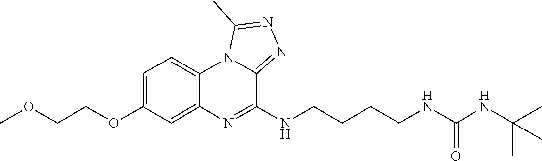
C1=C(OCCOC)C=C2C(=C1)N1C(=NN=C1C)C(NCCCCNC(NC(C)(C)C)=O)=N2
